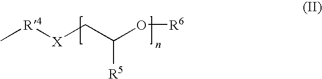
C[R4][X]CC(O[R6])[R5]
